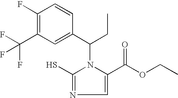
C1(F)=C(C(F)(F)F)C=C(C(CC)N2C(C(OCC)=O)=CN=C2S)C=C1
